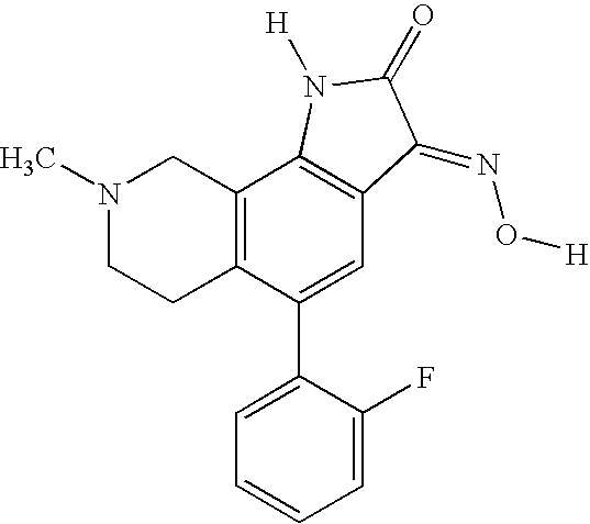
N1(C)CCC2=C(C1)C1=C(C=C2C2=CC=CC=C2F)C(=NO[H])C(=O)N1[H]
